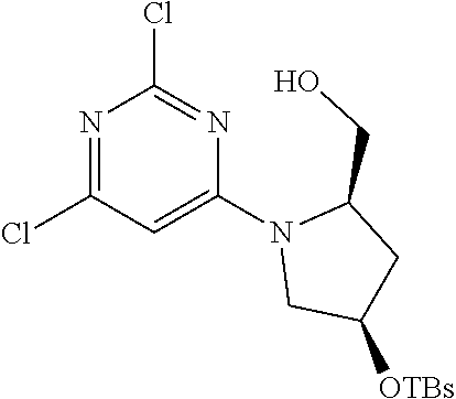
N1=C(Cl)C=C(N2CC([OTBs])CC2CO)N=C1Cl
